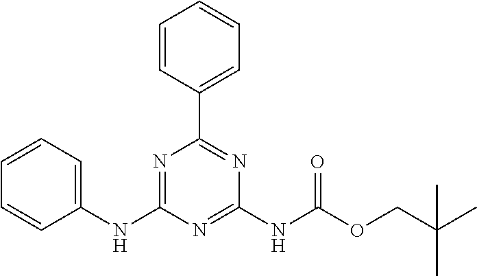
C1(NC2=NC(C3=CC=CC=C3)=NC(NC(OCC(C)(C)C)=O)=N2)=CC=CC=C1
